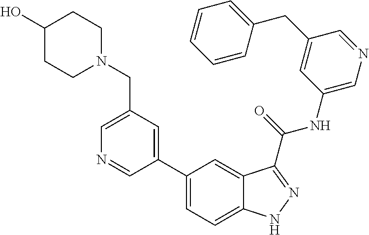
C1(CN2CCC(O)CC2)=CN=CC(C2=CC=C3C(=C2)C(C(NC2=CN=CC(CC4=CC=CC=C4)=C2)=O)=NN3)=C1
